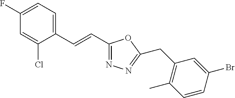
C1(F)=CC=C(C=CC2=NN=C(CC3=C(C)C=CC(Br)=C3)O2)C(Cl)=C1
